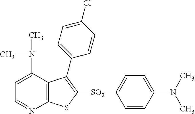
C1=C(N(C)C)C2=C(N=C1)SC([SO2]C1=CC=C(N(C)C)C=C1)=C2C1=CC=C(Cl)C=C1
